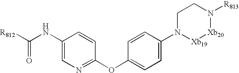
C1(NC([R812])=O)=CN=C(OC2=CC=C(N3[Xb19][Xb20]N([R813])CC3)C=C2)C=C1
